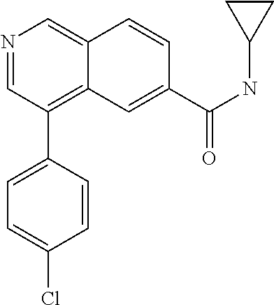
N1=CC(C2=CC=C(Cl)C=C2)=C2C(=C1)C=CC(C(NC1CC1)=O)=C2
